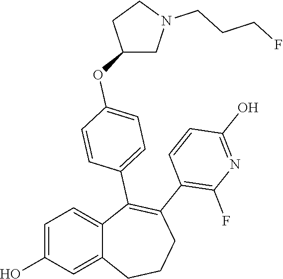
C1=C(O)C=C2C(=C1)C(C1=CC=C(OC3CN(CCCF)CC3)C=C1)=C(C1=C(F)N=C(O)C=C1)CCC2
